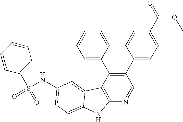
C1(C2=CC=C(C(=O)OC)C=C2)=C(C2=CC=CC=C2)C2=C(N=C1)NC1=CC=C(NS(C3=CC=CC=C3)(=O)=O)C=C21
